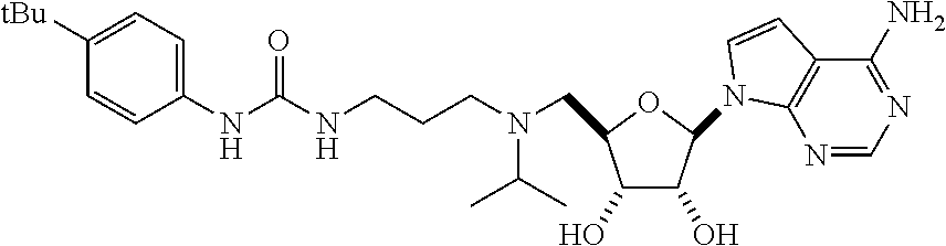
C1([tBu])=CC=C(NC(NCCCN(C(C)C)CC2C(O)C(O)C(N3C4=C(C(N)=NC=N4)C=C3)O2)=O)C=C1
